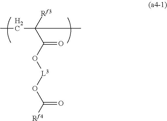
[Rf3]C(C(O[L3]OC(=O)[Rf4])=O)(C)CC
